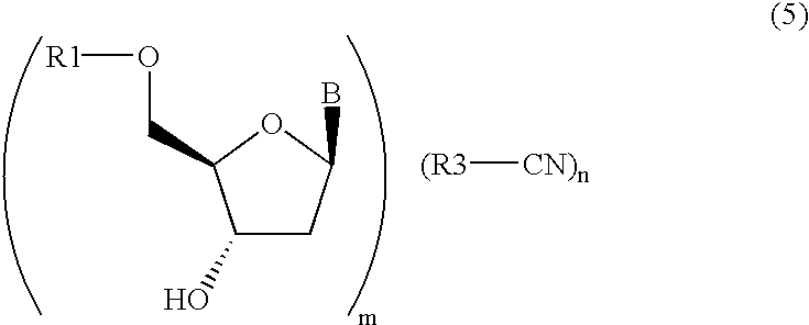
[(R3][CN)n].C1(O)CC(B)OC1CO[R1]
